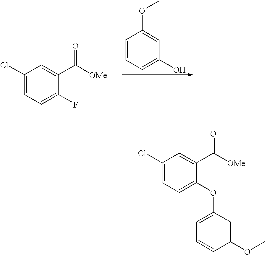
C1=CC=C(O)C=C1OC.C1(Cl)=CC=C(F)C(C([OMe])=O)=C1.C1(Cl)=CC=C(OC2=CC=CC(OC)=C2)C(C([OMe])=O)=C1
